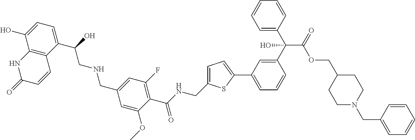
C1(C(CNCC2=CC(F)=C(C(NCC3=CC=C(C4=CC=CC(C(C5=CC=CC=C5)(C(OCC5CCN(CC6=CC=CC=C6)CC5)=O)O)=C4)S3)=O)C(OC)=C2)O)=CC=C(O)C2=C1C=CC(=O)N2
